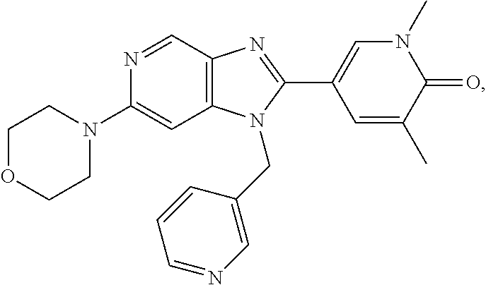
C1(N2CCOCC2)=CC2=C(C=N1)N=C(C1=CN(C)C(=O)C(C)=C1)N2CC1=CN=CC=C1
